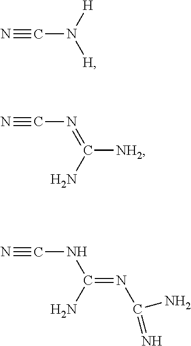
C(N([H])[H])#N.C([NH2])(N)=NC#N.C(=NC(=N)N)(N)NC#N
